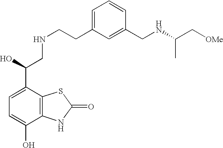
C1=C(C(O)CNCCC2=CC=CC(CNC(C)C[OMe])=C2)C2=C(C(O)=C1)NC(=O)S2
